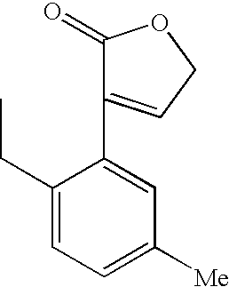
C1(CC)=CC=C([Me])C=C1C1=CCOC1=O
